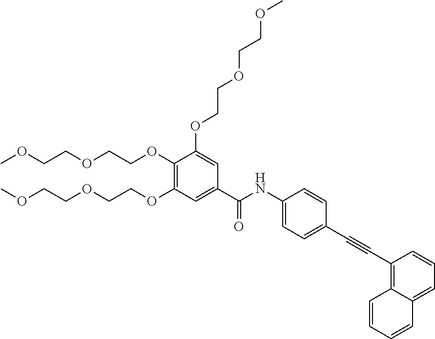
COCCOCCOC1=C(OCCOCCOC)C=C(C(NC2=CC=C(C#CC3=C4C(=CC=C3)C=CC=C4)C=C2)=O)C=C1OCCOCCOC
